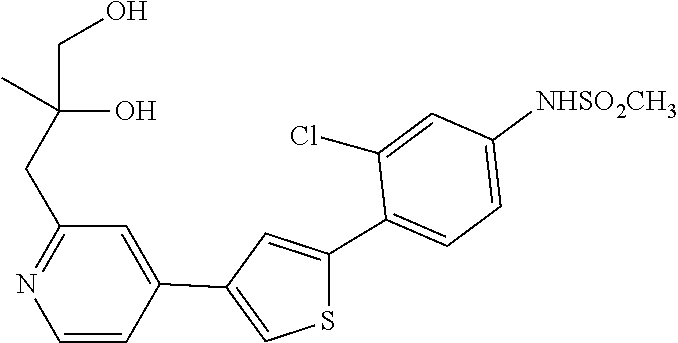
C1=C(C2=CSC(C3=CC=C([NHSO2CH3])C=C3Cl)=C2)C=CN=C1CC(C)(CO)O
